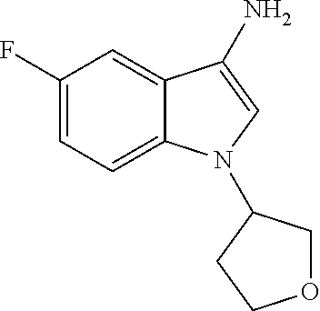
C1(F)=CC=C2C(=C1)C(N)=CN2C1COCC1
